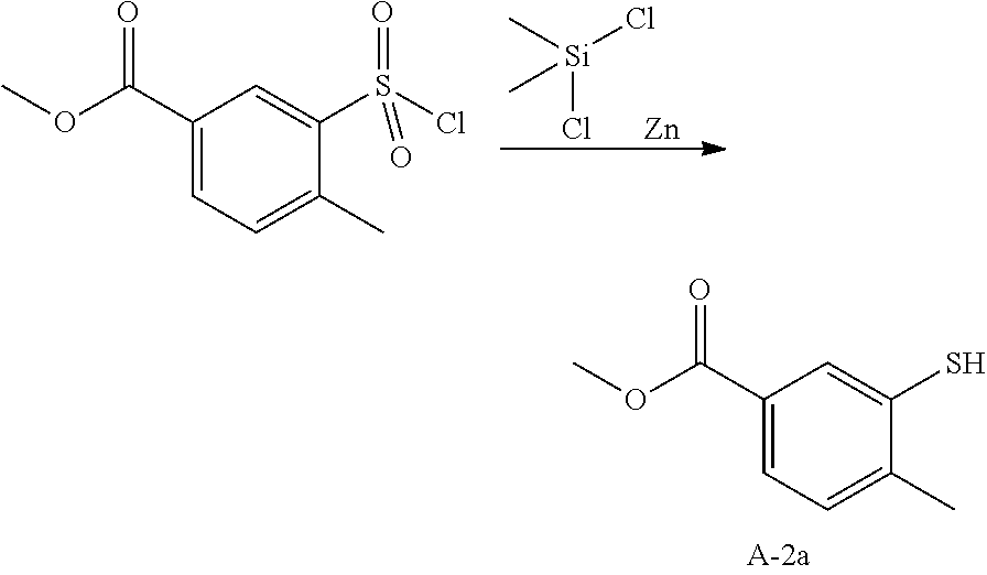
C1(C(OC)=O)=CC=C(C)C(S)=C1.[Si](Cl)(C)(Cl)C.[Zn].C1(C(OC)=O)=CC=C(C)C(S(Cl)(=O)=O)=C1
